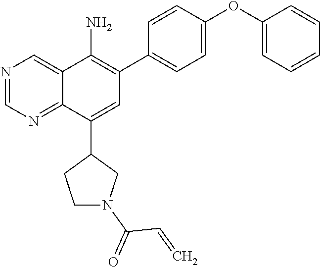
C1(OC2=CC=CC=C2)=CC=C(C2=C(N)C3=CN=CN=C3C(C3CCN(C(=O)C=C)C3)=C2)C=C1
